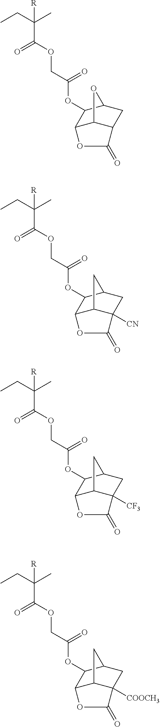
O(C(COC(C(CC)(C)[R])=O)=O)C1C2C3C(CC1O3)C(=O)O2.O(C(COC(C(CC)(C)[R])=O)=O)C1C2C3C([CN])(CC1C3)C(=O)O2.O(C(COC(C(CC)(C)[R])=O)=O)C1C2C3C([CF3])(CC1C3)C(=O)O2.O(C(COC(C(CC)(C)[R])=O)=O)C1C2C3C([COOCH3])(CC1C3)C(=O)O2
